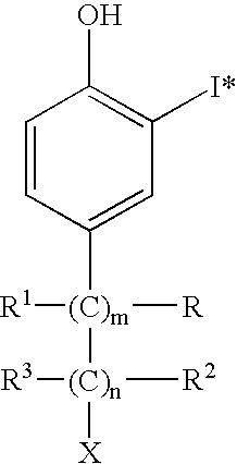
C1=CC([(C)m]([(C)n]([R3])([R2])[X])([R1])[R])=CC([I*])=C1O
